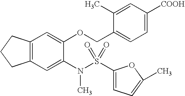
C12=C(C=C(N(S(=O)(=O)C3=CC=C(C)O3)C)C(OCC3=CC=C([COOH])C=C3C)=C1)CCC2
